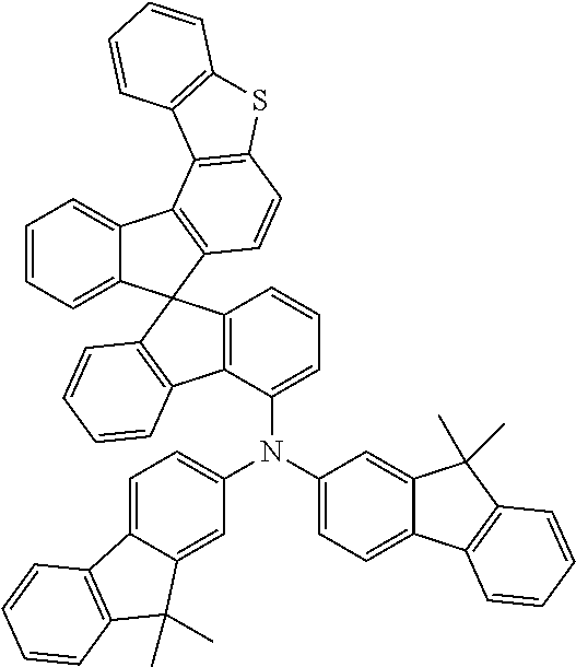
C1=CC=C2C(=C1)C1=C(C=CC3=C1C1=C(S3)C=CC=C1)C21C2=C(C(N(C3=CC=C4C(=C3)C(C)(C)C3=C4C=CC=C3)C3=CC=C4C(=C3)C(C)(C)C3=C4C=CC=C3)=CC=C2)C2=C1C=CC=C2
